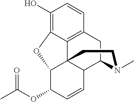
C1(O)=C2C3=C(C=C1)CC1C4C3(C(C(OC(C)=O)C=C4)O2)CCN1C
